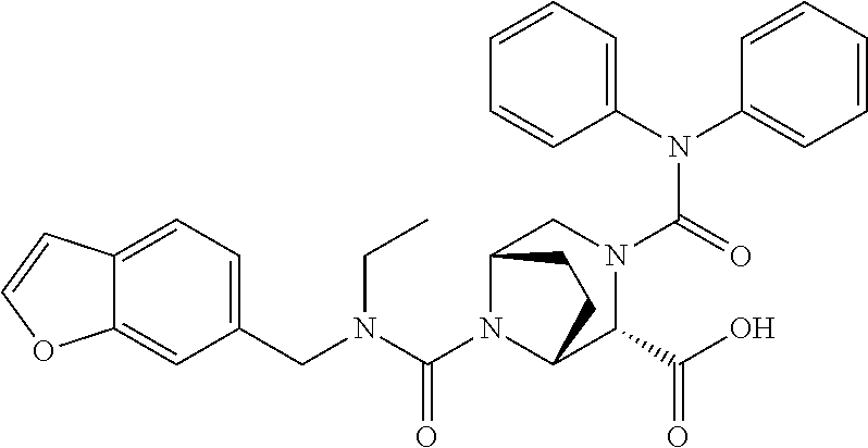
C(N1C2C(C(O)=O)N(C(N(C3=CC=CC=C3)C3=CC=CC=C3)=O)CC1CC2)(N(CC1=CC=C2C(=C1)OC=C2)CC)=O
